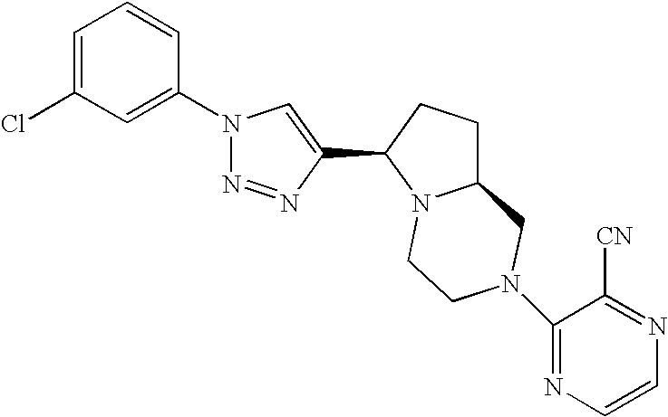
C1=C(Cl)C=C(N2N=NC(C3CCC4N3CCN(C3=NC=CN=C3[CN])C4)=C2)C=C1
